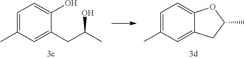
C1=C(C)C=C2C(=C1)OC(C)C2.C1=C(C)C=C(CC(C)O)C(O)=C1
